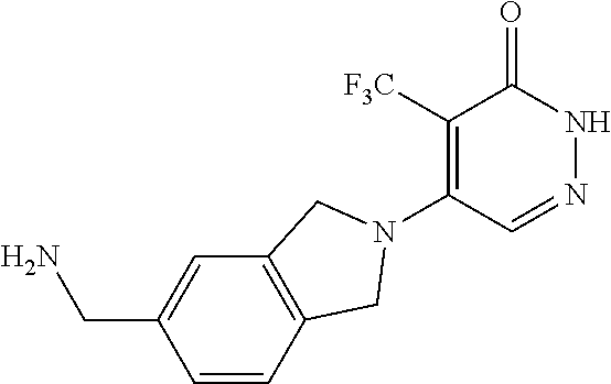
C1([F3C])=C(N2CC3=C(C=C(CN)C=C3)C2)C=NNC1=O
